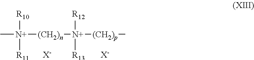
[R10][N+]([R11])([(CH2)n][N+]([(CH2)p]C)([R12])[R13])C.[X-].[X-]
